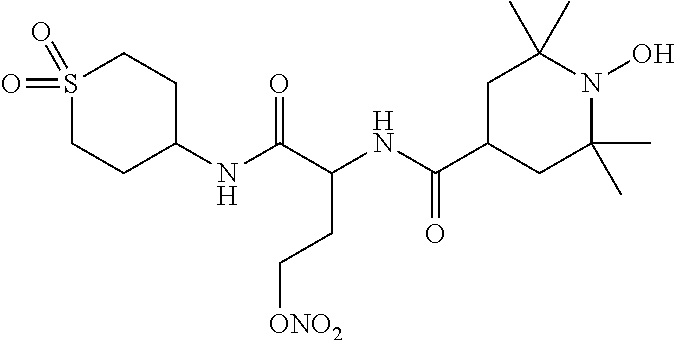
C(NC(C1CC(C)(C)N(O)C(C)(C)C1)=O)(C(NC1CCS(=O)(=O)CC1)=O)CC[ONO2]
